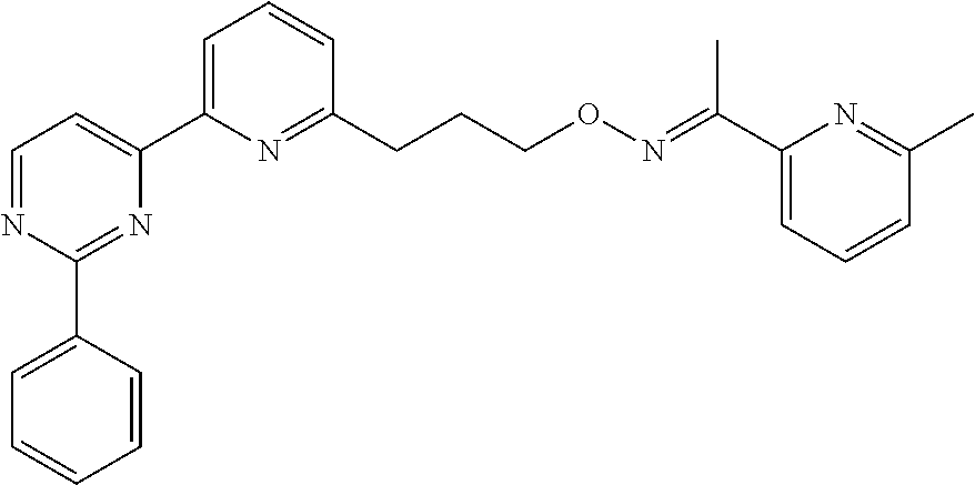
C1=NC(C2=CC=CC=C2)=NC(C2=CC=CC(CCCON=C(C3=CC=CC(C)=N3)C)=N2)=C1
